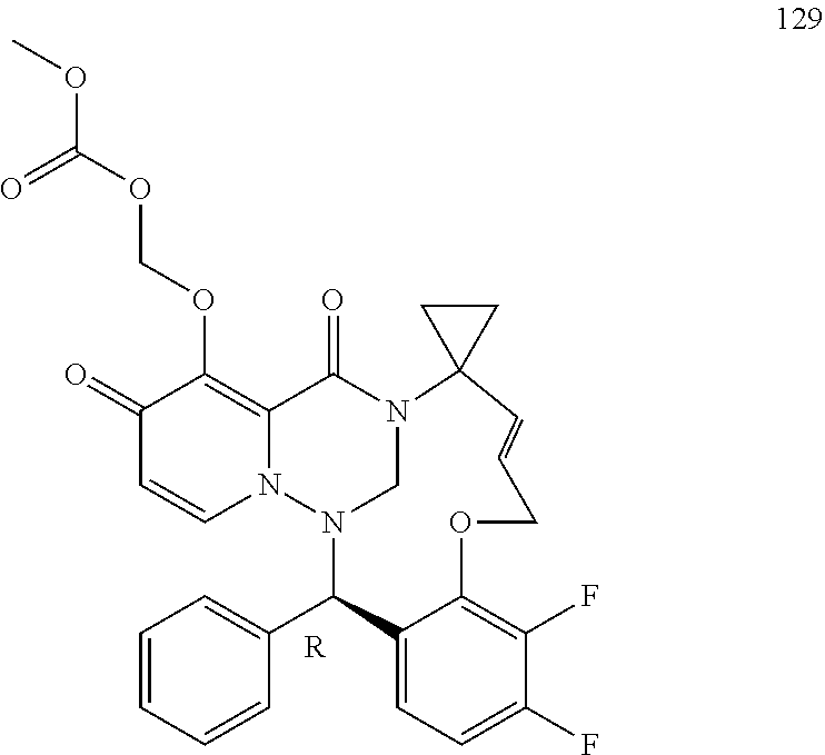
C1=CC=CC(C2C3=CC=C(F)C(F)=C3OCC=CC3(N4CN2N2C(=C(OCOC(OC)=O)C(=O)C=C2)C4=O)CC3)=C1.[R]
